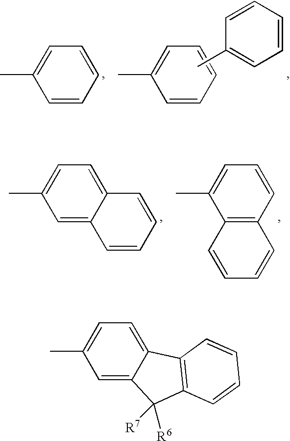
C1=CC=C(C)C=C1.C1=C(C)C=CC=C1.CC1=CC=CC=C1.C12=CC=C(C)C=C1C=CC=C2.C1=CC=C(C)C2=C1C=CC=C2.C12=CC=C(C)C=C1C([R7])([R6])C1=C2C=CC=C1
